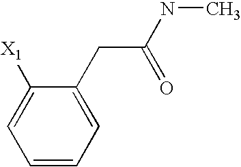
C1=CC=C(CC(NC)=O)C([X1])=C1
